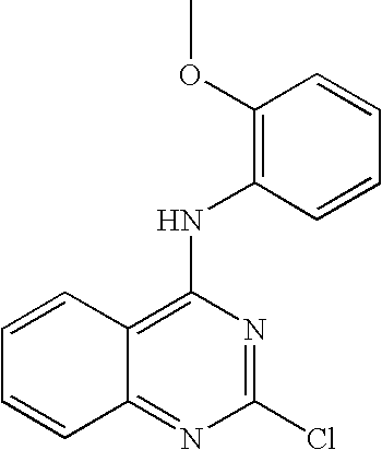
N(C1=C2C(=NC(Cl)=N1)C=CC=C2)C1=C(OC)C=CC=C1
